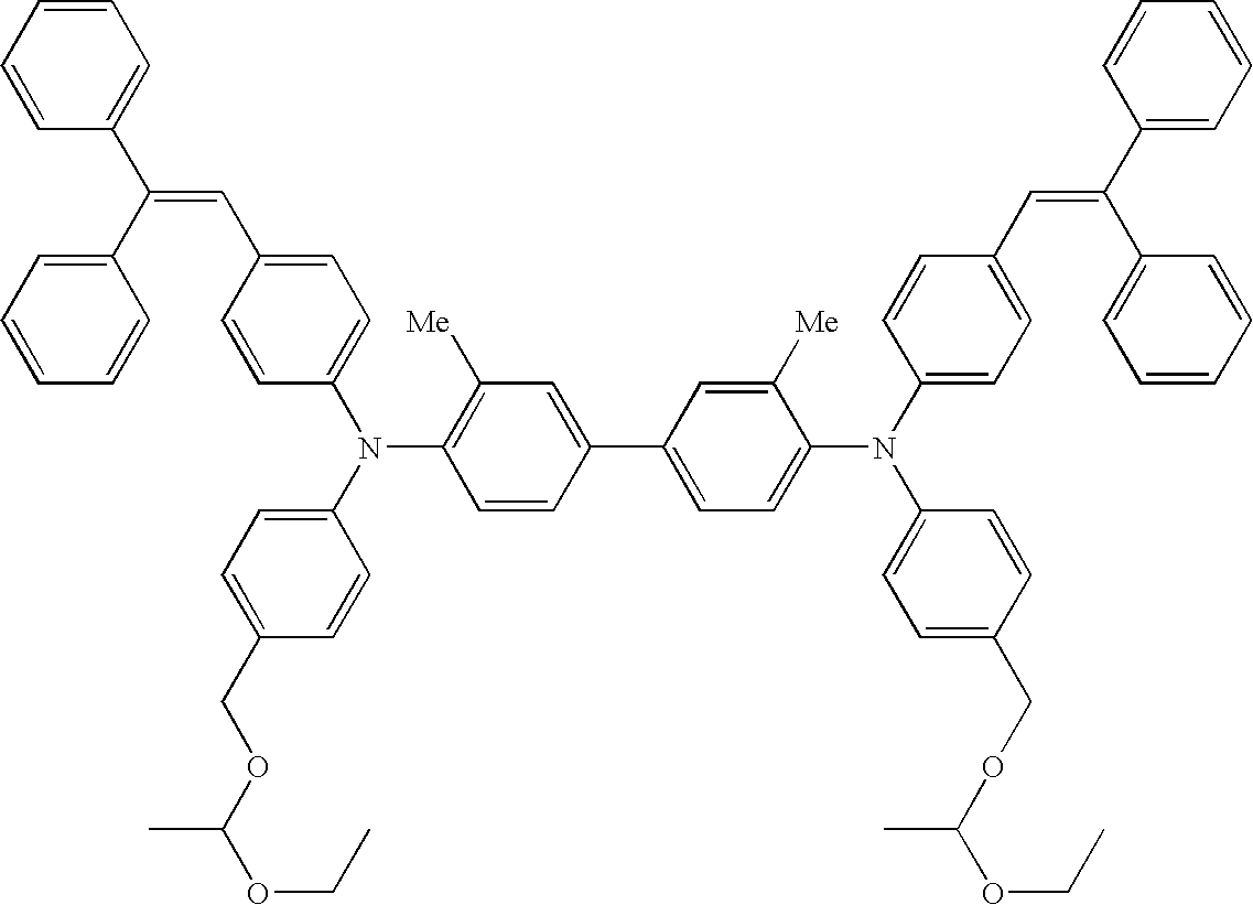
C1=CC=CC=C1C(C1=CC=CC=C1)=CC1=CC=C(N(C2=CC=C(COC(OCC)C)C=C2)C2=C([Me])C=C(C3=CC=C(N(C4=CC=C(C=C(C5=CC=CC=C5)C5=CC=CC=C5)C=C4)C4=CC=C(COC(OCC)C)C=C4)C([Me])=C3)C=C2)C=C1
